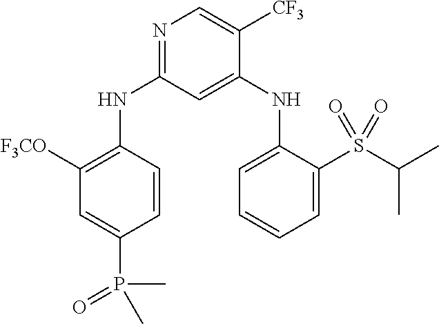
N1=C(NC2=C([F3CO])C=C(P(=O)(C)C)C=C2)C=C(NC2=CC=CC=C2S(C(C)C)(=O)=O)C([CF3])=C1
